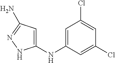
C1=C(NC2=CC(N)=NN2)C=C(Cl)C=C1Cl
